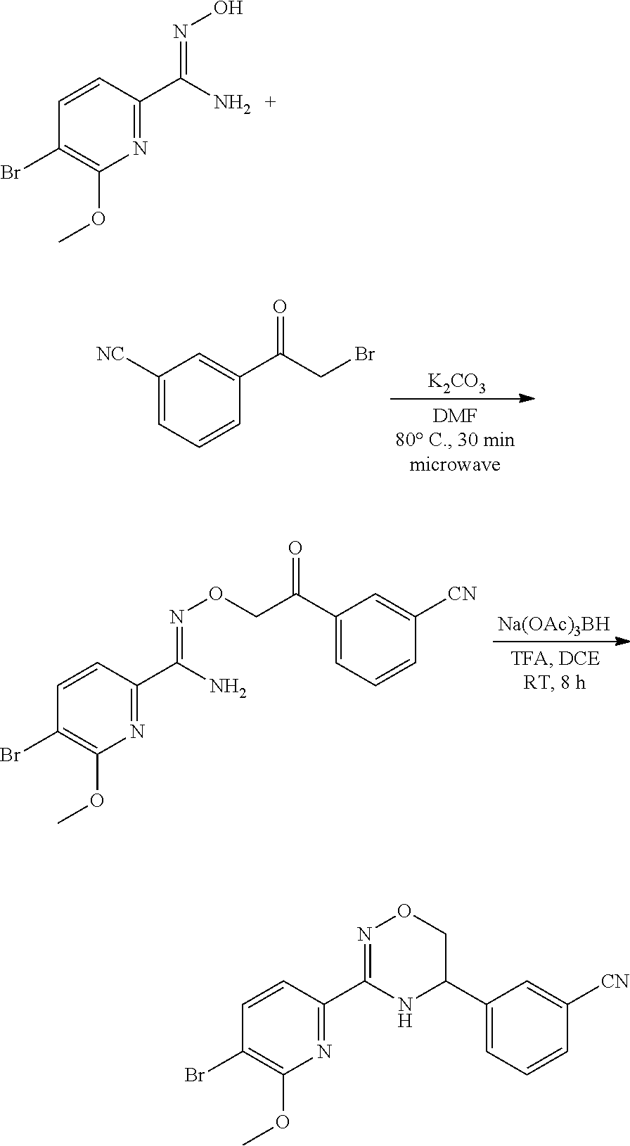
C1([NC])=CC=CC(C(CBr)=O)=C1.[K2CO3].N1=C(C(N)=NOCC(C2=CC=CC([CN])=C2)=O)C=CC(Br)=C1OC.[Na(OAc)3BH].N1=C(C(N)=NO)C=CC(Br)=C1OC.N1=C(C2=NOCC(C3=CC=CC([CN])=C3)N2)C=CC(Br)=C1OC
